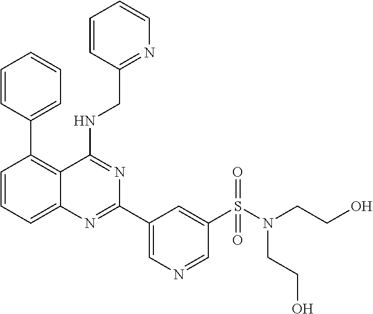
C1=CC=C2C(=C1C1=CC=CC=C1)C(NCC1=NC=CC=C1)=NC(C1=CN=CC(S(N(CCO)CCO)(=O)=O)=C1)=N2
